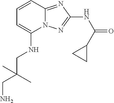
C(C(CN)(C)C)NC1=CC=CC2=NC(NC(=O)C3CC3)=NN12
